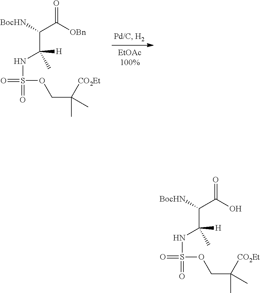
O=C([OBn])C([BocHN])C(NS(=O)(OCC([CO2Et])(C)C)=O)([H])C.O=C(O)C([BocHN])C(NS(=O)(OCC([CO2Et])(C)C)=O)([H])C
